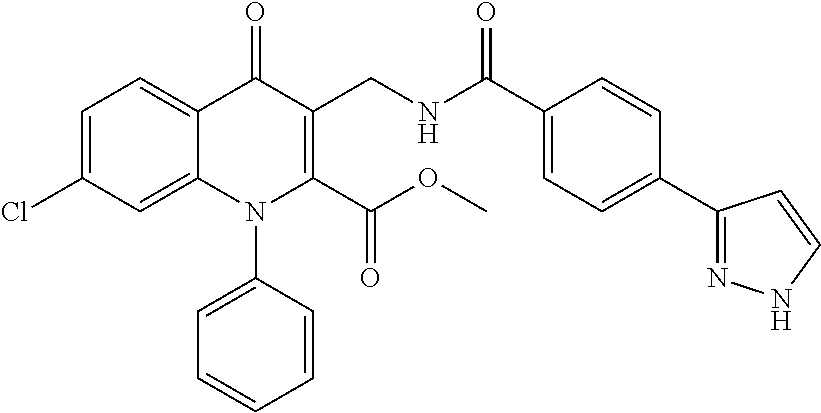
C1=C(Cl)C=C2C(=C1)C(=O)C(CNC(C1=CC=C(C3=NNC=C3)C=C1)=O)=C(C(OC)=O)N2C1=CC=CC=C1
